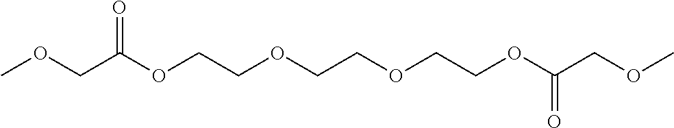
COCC(OCCOCCOCCOC(COC)=O)=O
